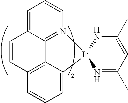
C1=C2C3=N(C=C1)[Ir]1(C4=CC=CC(=C34)C=C2)N=C(C)C=C(C)N1
